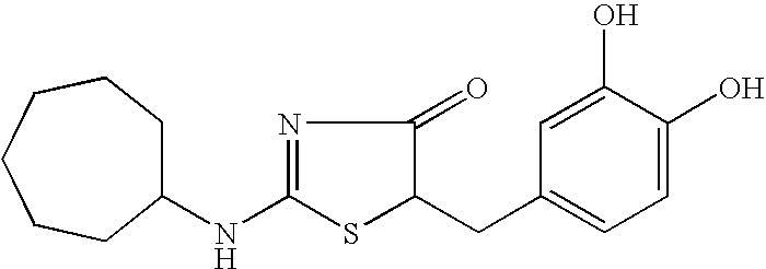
C1(O)=CC(CC2SC(NC3CCCCCC3)=NC2=O)=CC=C1O
